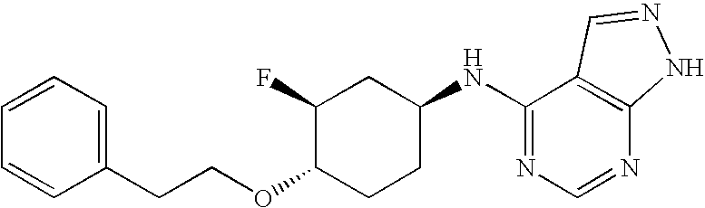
C1(CCOC2CCC(NC3=NC=NC4=C3C=NN4)CC2F)=CC=CC=C1
